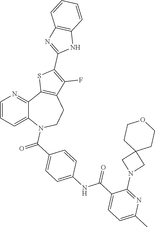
C1=CC=C2C(=N1)C1=C(CCN2C(C2=CC=C(NC(C3=CC=C(C)N=C3N3CC4(C3)CCOCC4)=O)C=C2)=O)C(F)=C(C2=NC3=C(N2)C=CC=C3)S1
